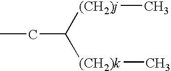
CCC([(CH2)k]C)[(CH2)j]C
